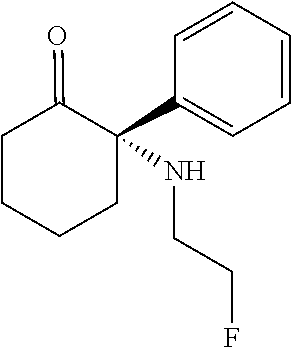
C(CF)NC1(C2=CC=CC=C2)C(=O)CCCC1
